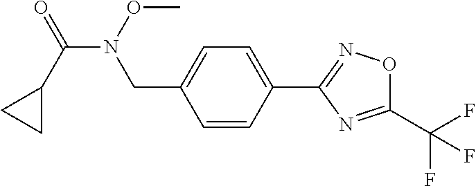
C1=CC(C2=NOC(C(F)(F)F)=N2)=CC=C1CN(C(C1CC1)=O)OC
